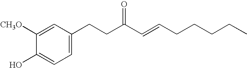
C1=C(CCC(C=CCCCCC)=O)C=C([CH3O])C(O)=C1
